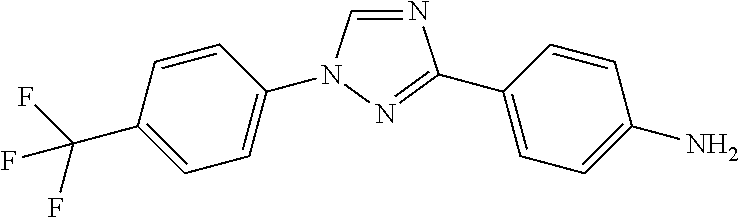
C1=C(C(F)(F)F)C=CC(N2C=NC(C3=CC=C(N)C=C3)=N2)=C1
